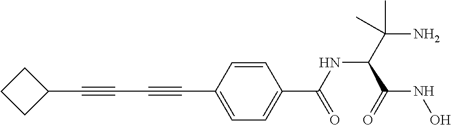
C1(C#CC#CC2=CC=C(C(=O)NC(C(NO)=O)C(N)(C)C)C=C2)CCC1
